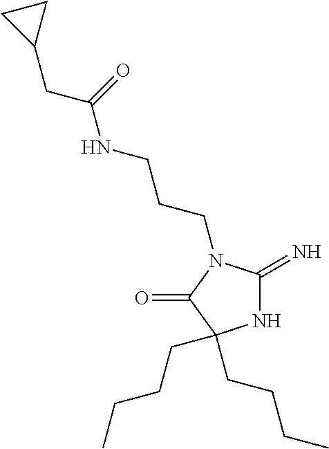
N1C(=N)N(CCCNC(CC2CC2)=O)C(=O)C1(CCCC)CCCC
